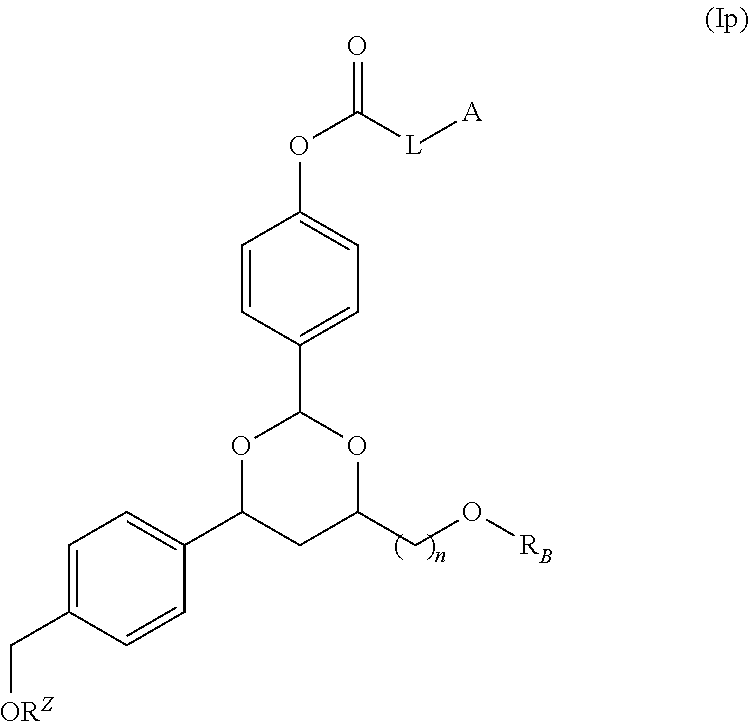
C1=C(C[ORZ])C=CC(C2CC(CO[RB])OC(C3=CC=C(OC(=O)[L][A])C=C3)O2)=C1
